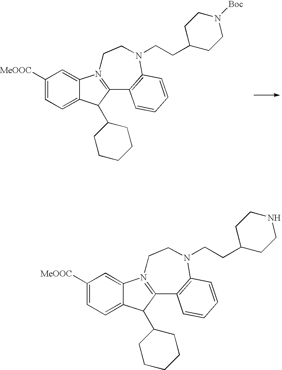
[MeOOC]C1=CC=C2C(=C1)N1=C(C2C2CCCCC2)C2=C(N(CCC3CCN([Boc])CC3)CC1)C=CC=C2.[MeOOC]C1=CC=C2C(=C1)N1=C(C2C2CCCCC2)C2=C(N(CCC3CCNCC3)CC1)C=CC=C2
